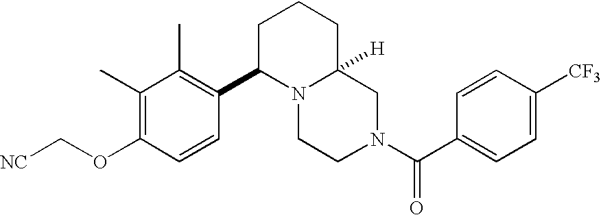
[NC]COC1=C(C)C(C)=C(C2N3C([H])(CCC2)CN(C(C2=CC=C([CF3])C=C2)=O)CC3)C=C1
